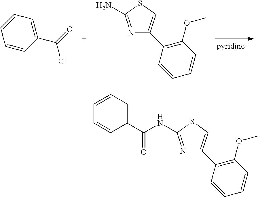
C1=CC(C(Cl)=O)=CC=C1.N1=C(N)SC=C1C1=C(OC)C=CC=C1.N1=C(NC(C2=CC=CC=C2)=O)SC=C1C1=C(OC)C=CC=C1
